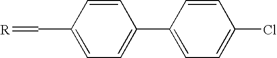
C(=[R])C1=CC=C(C2=CC=C(Cl)C=C2)C=C1
